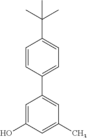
C1(O)=CC(C2=CC=C(C(C)(C)C)C=C2)=CC(C)=C1
